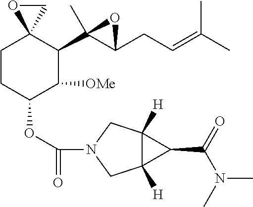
C1CC(OC(=O)N2CC3([H])C([H])(C2)C3C(=O)N(C)C)C([OMe])C(C2(C)C(CC=C(C)C)O2)C12OC2
